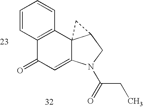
C1=CC2=C(C=C1)C13C(=CC2=O)N(C(CC)=O)CC1C3
